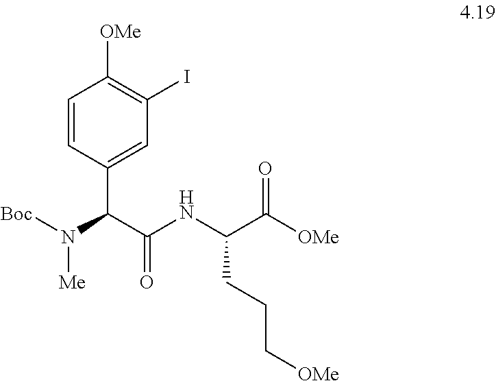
C1=CC(C(C(NC(C([OMe])=O)CCC[OMe])=O)N([Boc])[Me])=CC(I)=C1[OMe]
